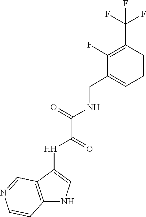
C12=C(NC=C1[H]C(C(NCC1=CC=CC(C(F)(F)F)=C1F)=O)=O)C=CN=C2
